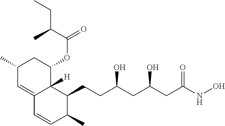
OC(CC(O)CC(NO)=O)CCC1C2([H])C(=CC(C)CC2OC(=O)C(C)CC)C=CC1C
